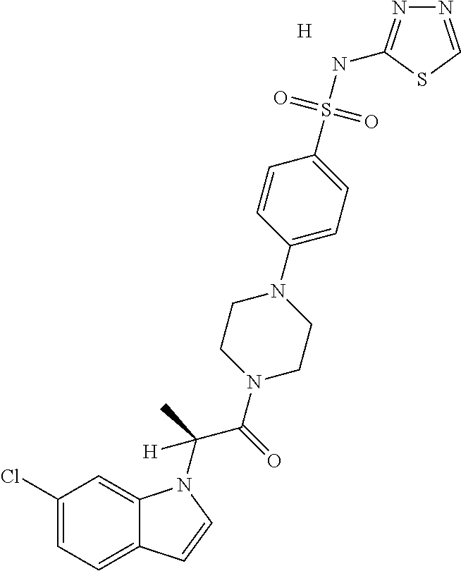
[H].C1(Cl)=CC=C2C(=C1)N(C(C(N1CCN(C3=CC=C(S(NC4=NN=CS4)(=O)=O)C=C3)CC1)=O)(C)[H])C=C2
